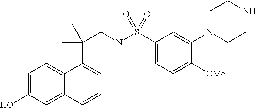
C1=C(O)C=C2C(=C1)C(C(CNS(C1=CC=C([OMe])C(N3CCNCC3)=C1)(=O)=O)(C)C)=CC=C2
